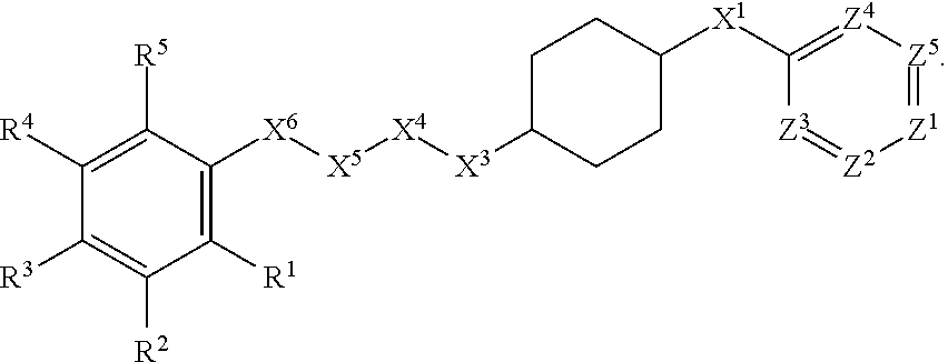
C1([X6][X5][X4][X3]C2CCC([X1]C3=[Z4][Z5]=[Z1][Z2]=[Z3]3)CC2)=C([R1])C([R2])=C([R3])C([R4])=C1[R5]
